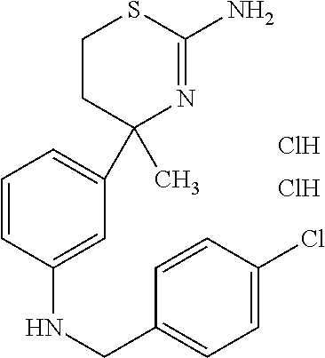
C1CC(C2=CC=CC(NCC3=CC=C(Cl)C=C3)=C2)(C)N=C(N)S1.Cl.Cl
